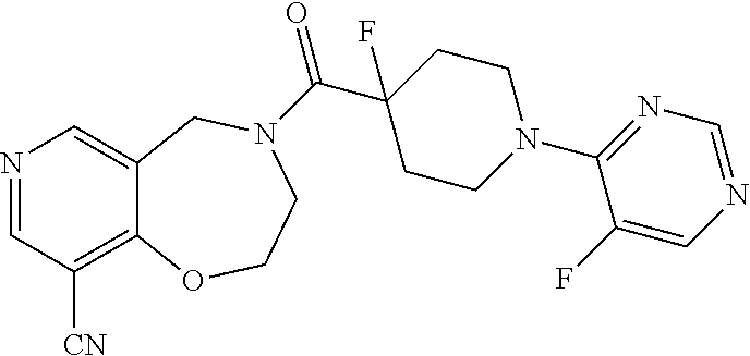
N1=CC([CN])=C2C(=C1)CN(C(=O)C1(F)CCN(C3=NC=NC=C3F)CC1)CCO2
